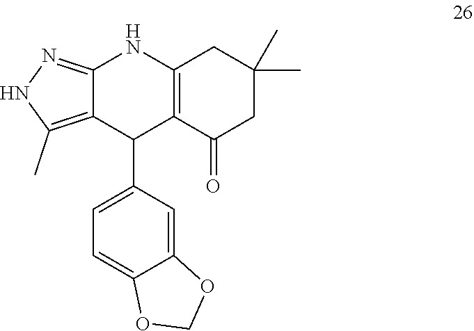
C12=NNC(C)=C1C(C1=CC=C3C(=C1)OCO3)C1=C(N2)CC(C)(C)CC1=O
